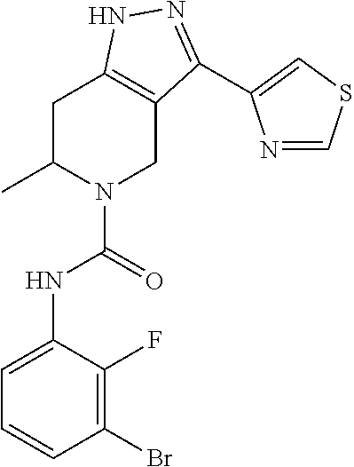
C1C(C)N(C(=O)NC2=CC=CC(Br)=C2F)CC2=C1NN=C2C1=CSC=N1
